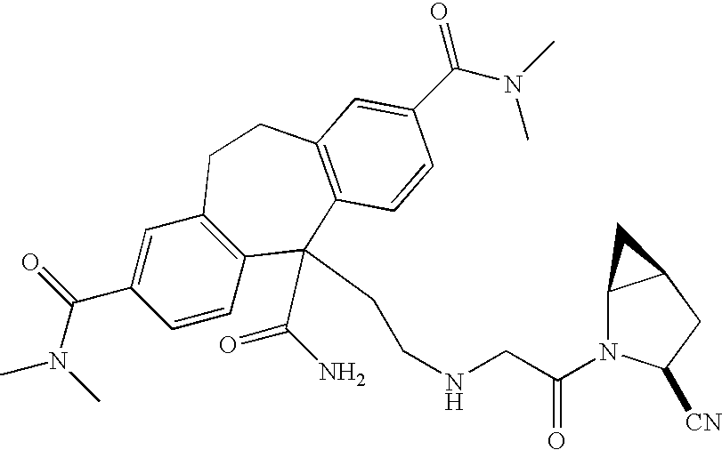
CN(C(C1=CC2=C(C=C1)C(C(N)=O)(CCNCC(N1C3C(CC1[CN])C3)=O)C1=C(CC2)C=C(C(N(C)C)=O)C=C1)=O)C
